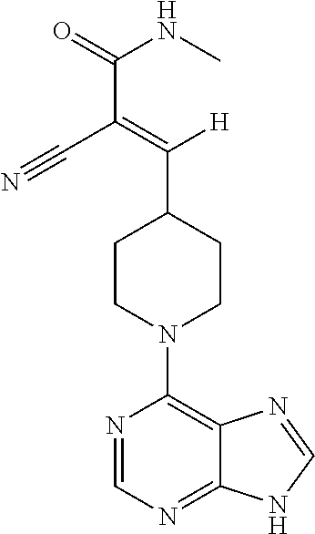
N1=CN=C2C(=C1N1CCC(C(=C(C(=O)NC)C#N)[H])CC1)N=CN2
